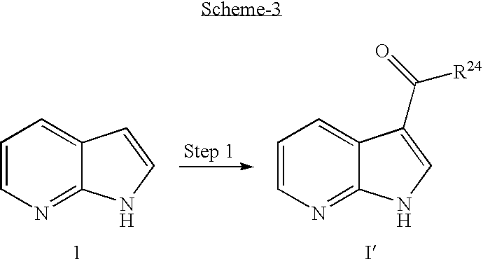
C1=CN=C2C(=C1)C=CN2.C1=CN=C2C(=C1)C(C(=O)[R24])=CN2
